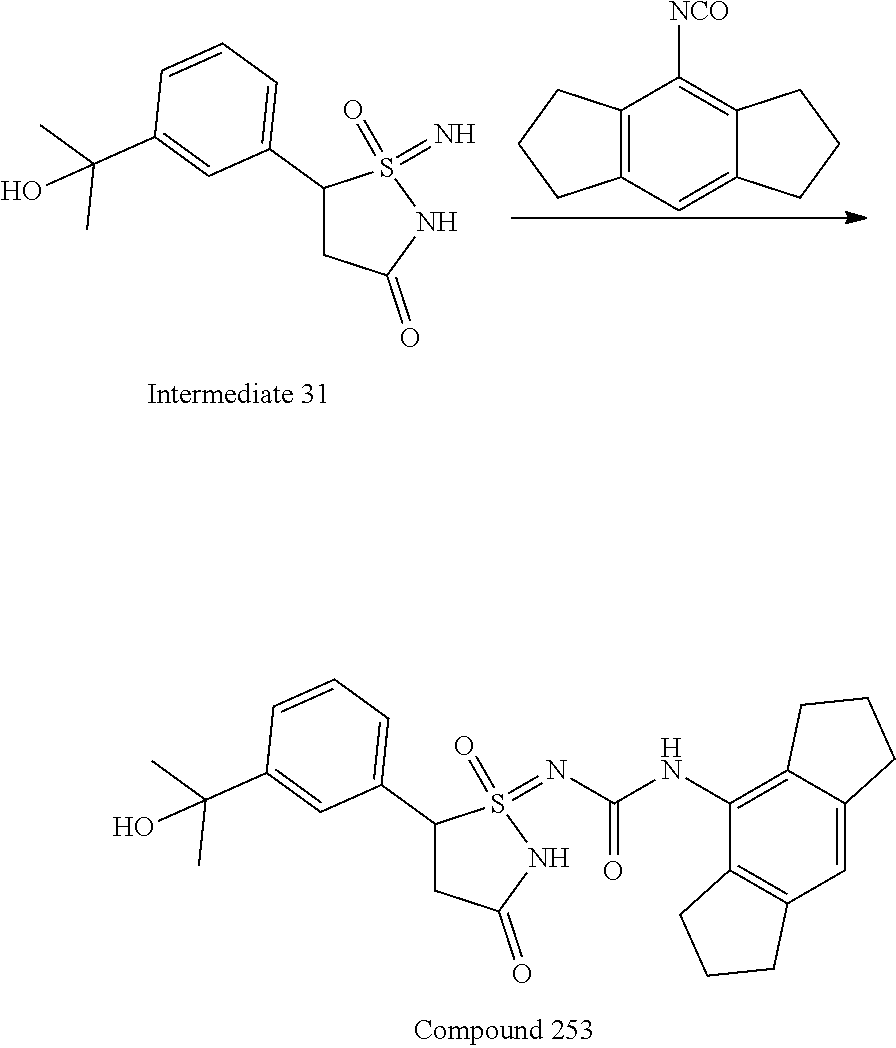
C1(C2=CC=CC(C(C)(C)O)=C2)CC(=O)NS1(=NC(NC1=C2C(=CC3=C1CCC3)CCC2)=O)=O.C12=C(C=C3C(=C1[NCO])CCC3)CCC2.C1(C2=CC=CC(C(C)(C)O)=C2)CC(=O)NS1(=N)=O
